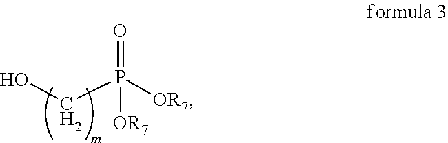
O=P([OR7])(CO)[OR7]
